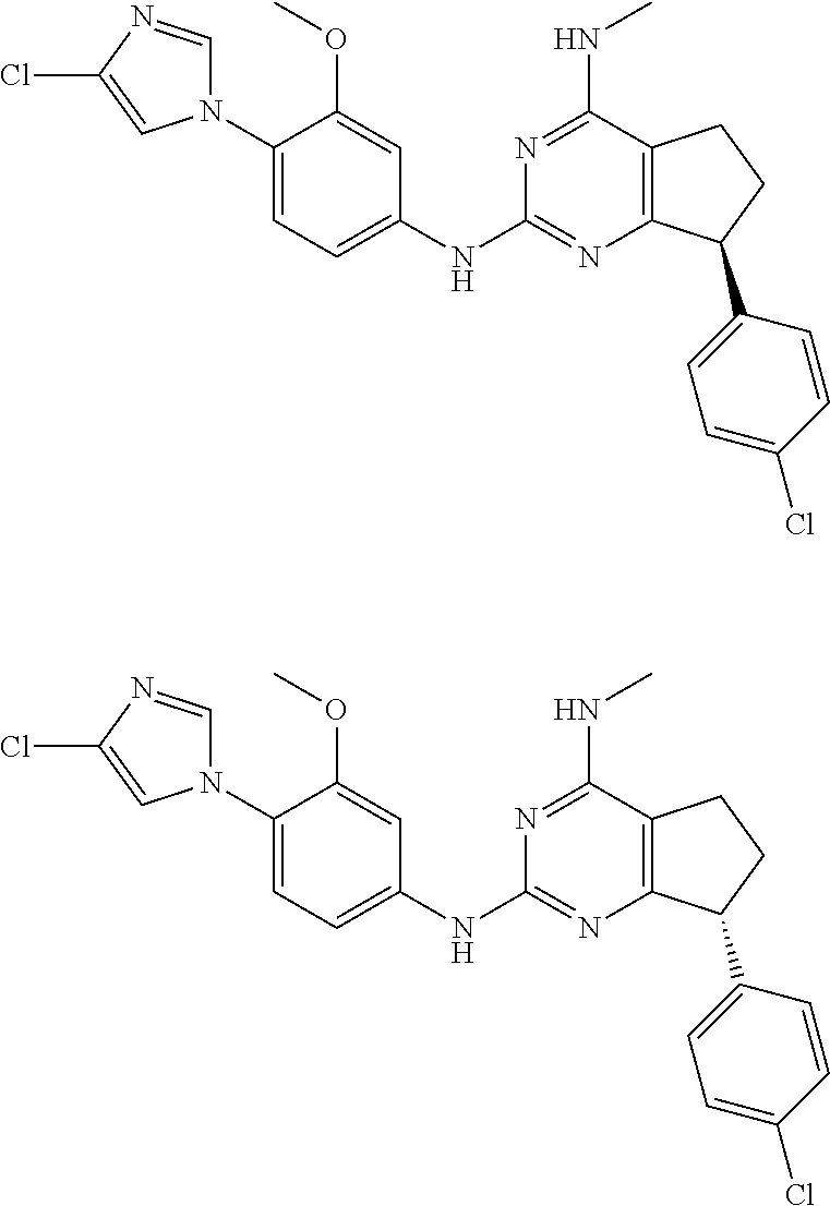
C1(N2C=NC(Cl)=C2)=CC=C(NC2=NC3=C(C(NC)=N2)CCC3C2=CC=C(Cl)C=C2)C=C1OC.C1(N2C=NC(Cl)=C2)=CC=C(NC2=NC3=C(C(NC)=N2)CCC3C2=CC=C(Cl)C=C2)C=C1OC
